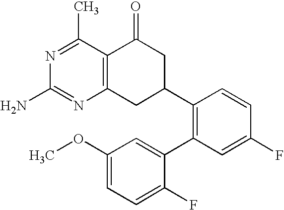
C12=C(CC(C3=C(C4=CC(OC)=CC=C4F)C=C(F)C=C3)CC1=O)N=C(N)N=C2C
